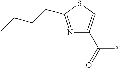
N1=C(CCCC)SC=C1C(=O)*
